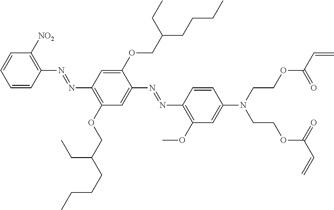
C1=CC(N=NC2=C(OCC(CC)CCCC)C=C(N=NC3=C(OC)C=C(N(CCOC(C=C)=O)CCOC(C=C)=O)C=C3)C(OCC(CCCC)CC)=C2)=C([NO2])C=C1
